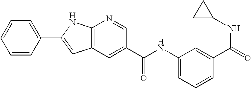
C1=CC(C2=CC3=C(N2)N=CC(C(=O)NC2=CC=CC(C(NC4CC4)=O)=C2)=C3)=CC=C1
